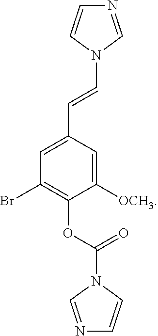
N1=CN(C=CC2=CC(Br)=C(OC(N3C=CN=C3)=O)C([OCH3])=C2)C=C1
